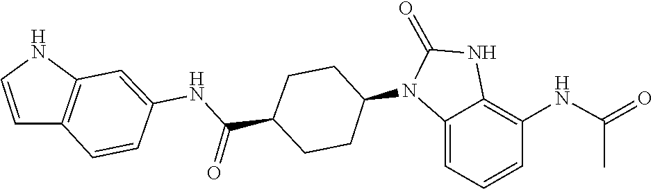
C1(=O)NC2=C(NC(=O)C)C=CC=C2N1C1CCC(C(NC2=CC3=C(C=C2)C=CN3)=O)CC1
